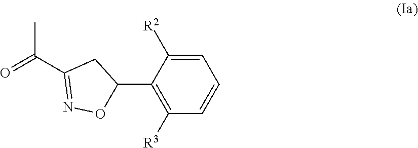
C1=C([R2])C(C2ON=C(C(C)=O)C2)=C([R3])C=C1
